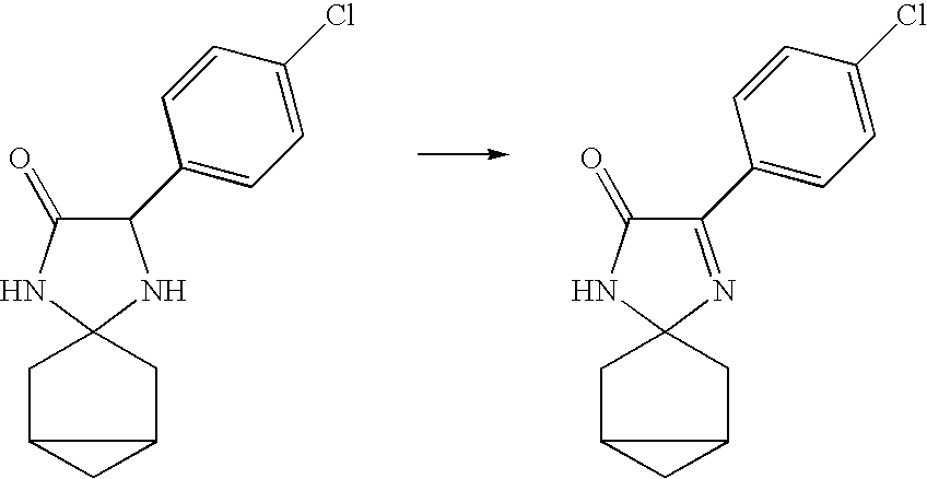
C1(C2=CC=C(Cl)C=C2)=NC2(NC1=O)CC1CC1C2.C1(C2=CC=C(Cl)C=C2)C(=O)NC2(N1)CC1CC1C2
